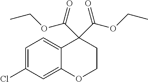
C1=C(Cl)C=C2C(=C1)C(C(OCC)=O)(C(OCC)=O)CCO2
